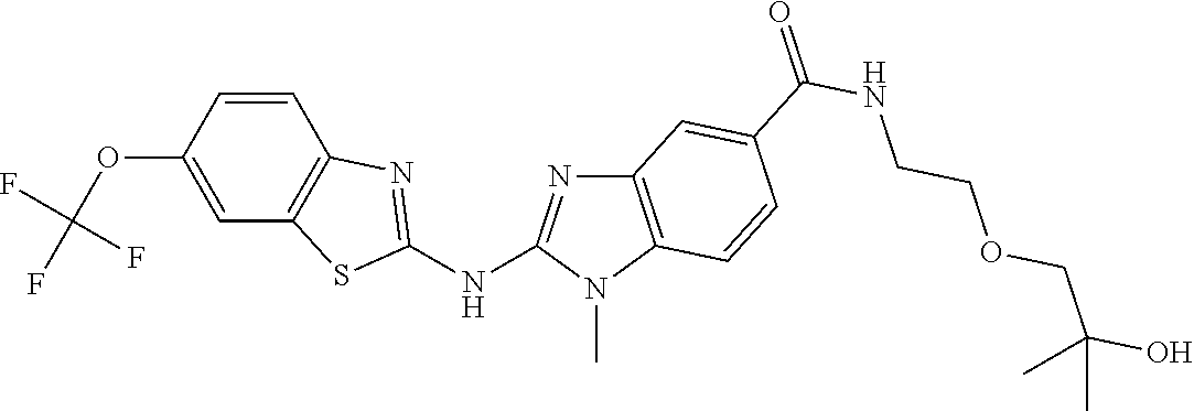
C1(OC(F)(F)F)=CC2=C(C=C1)N=C(NC1=NC3=C(N1C)C=CC(C(NCCOCC(O)(C)C)=O)=C3)S2
